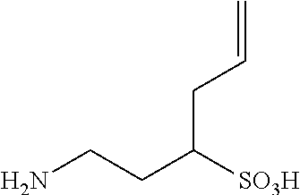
NCCC([SO3H])CC=C
